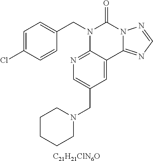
C1=C(Cl)C=CC(CN2C3=NC=C(CN4CCCCC4)C=C3C3=NC=NN3C2=O)=C1.[C21H21ClN6O]
